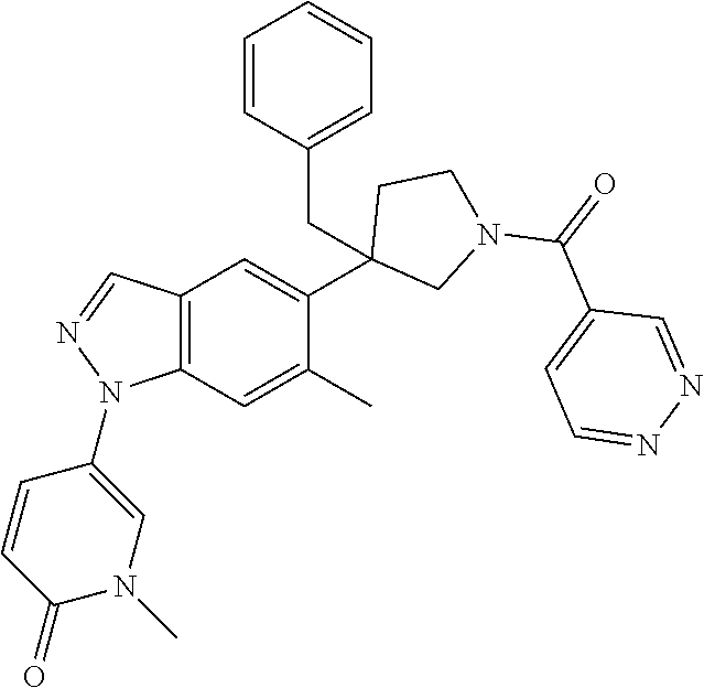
C1(C2=CC3=C(C=C2C)N(C2=CN(C)C(=O)C=C2)N=C3)(CC2=CC=CC=C2)CN(C(=O)C2=CC=NN=C2)CC1
